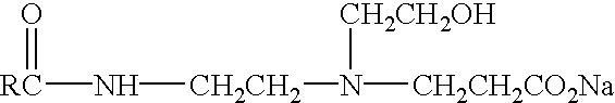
O=[RC]N[CH2CH2]N([CH2CH2OH])[CH2CH2CO2Na]
